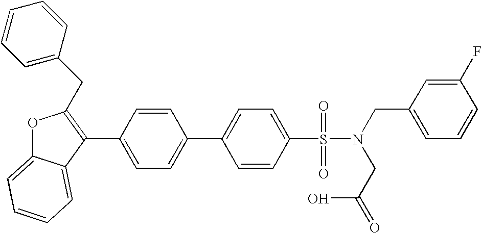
C1=CC(C2=C(CC3=CC=CC=C3)OC3=CC=CC=C23)=CC=C1C1=CC=C(S(N(CC(O)=O)CC2=CC=CC(F)=C2)(=O)=O)C=C1
